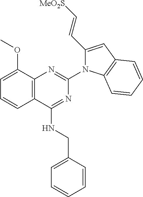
C12=C(C(NCC3=CC=CC=C3)=NC(N3C(C=C[MeO2S])=CC4=C3C=CC=C4)=N1)C=CC=C2OC
